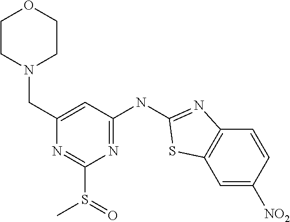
N1(CC2=CC(NC3=NC4=C(C=C([NO2])C=C4)S3)=NC(S(C)=O)=N2)CCOCC1
